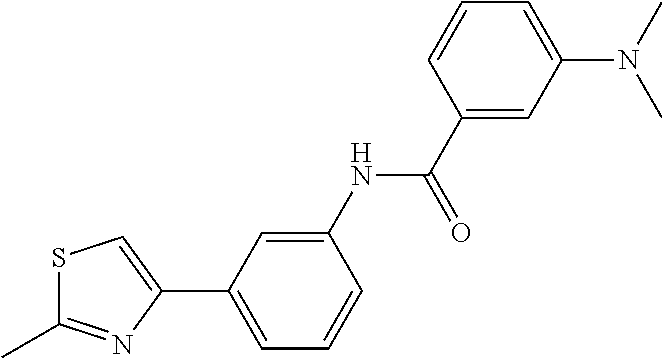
C1(C2=CC=CC(NC(C3=CC(N(C)C)=CC=C3)=O)=C2)=CSC(C)=N1
